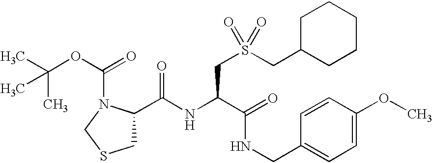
N(C(C(NCC1=CC=C(OC)C=C1)=O)CS(CC1CCCCC1)(=O)=O)C(C1CSCN1C(=O)OC(C)(C)C)=O
